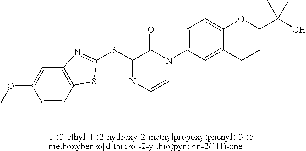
S(C1=NC=CN(C2=CC=C(OCC(O)(C)C)C(CC)=C2)C1=O)C1=NC2=C(C=CC(OC)=C2)S1
